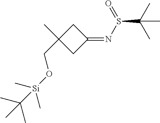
C1C(=NS(C(C)(C)C)=O)CC1(C)CO[Si](C)(C)C(C)(C)C
